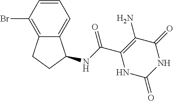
N(C(C1=C(N)C(=O)NC(=O)N1)=O)C1C2=CC=CC(Br)=C2CC1
